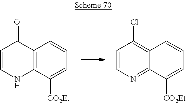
C12=C(C=CC=C1[CO2Et])C(=O)C=CN2.C12=NC=CC(Cl)=C1C=CC=C2[CO2Et]
